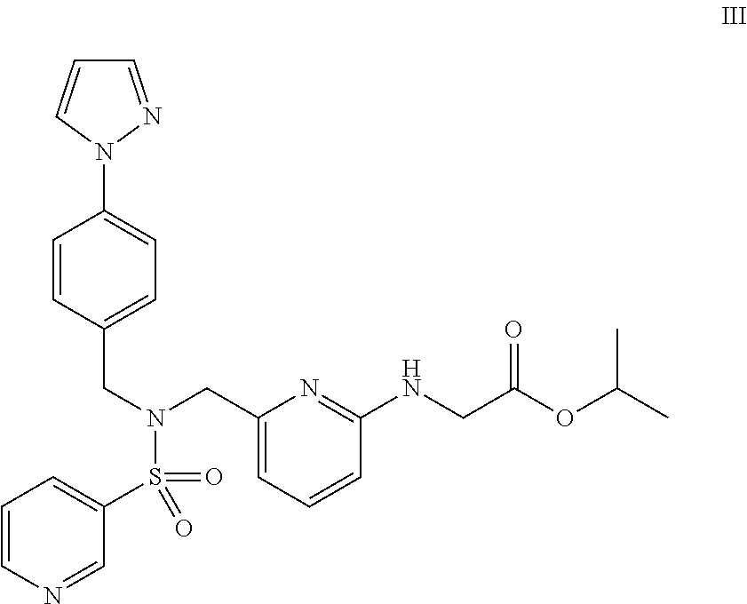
C1=NN(C2=CC=C(CN(CC3=CC=CC(NCC(OC(C)C)=O)=N3)S(=O)(=O)C3=CC=CN=C3)C=C2)C=C1
